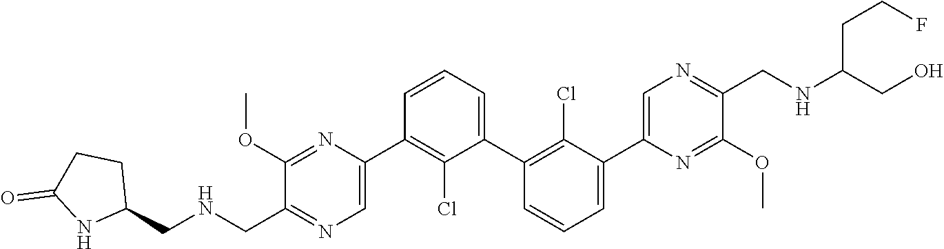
C1(C2=CN=C(CNCC3CCC(=O)N3)C(OC)=N2)=C(Cl)C(C2=C(Cl)C(C3=CN=C(CNC(CO)CCF)C(OC)=N3)=CC=C2)=CC=C1
